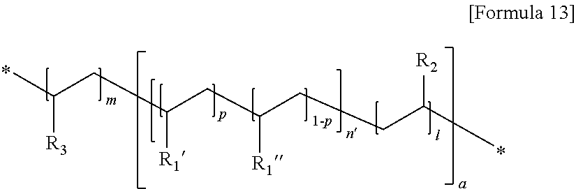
CC(CC(CC(CCC(C)[R2])[R1])[R1])[R3]
